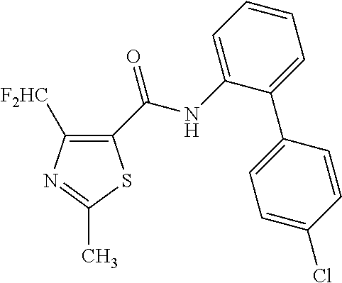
C1([F2HC])=C(C(=O)NC2=CC=CC=C2C2=CC=C(Cl)C=C2)SC(C)=N1
